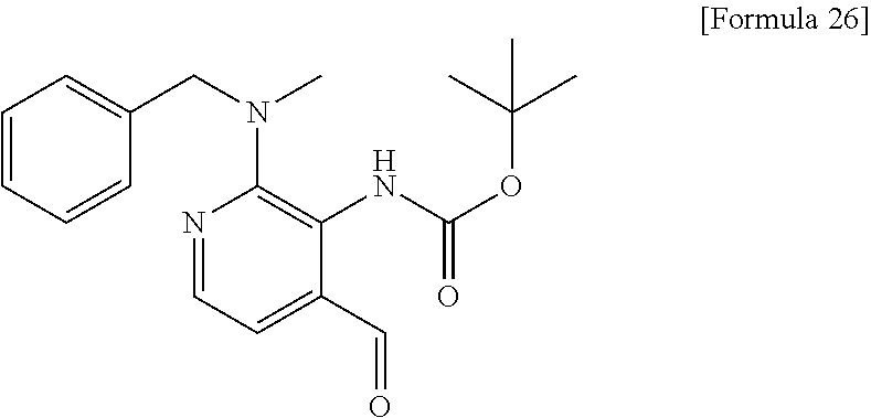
C1=CC=CC(CN(C)C2=C(NC(OC(C)(C)C)=O)C(C=O)=CC=N2)=C1
